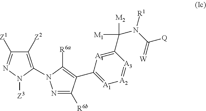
C1([Z2])=C(N2N=C([R6b])C(C3=[A1][A2]=[A3]C(C(N(C(=[W])[Q])[R1])([M1])[M2])=[A4]3)=C2[R6a])N([Z3])N=C1[Z1]
